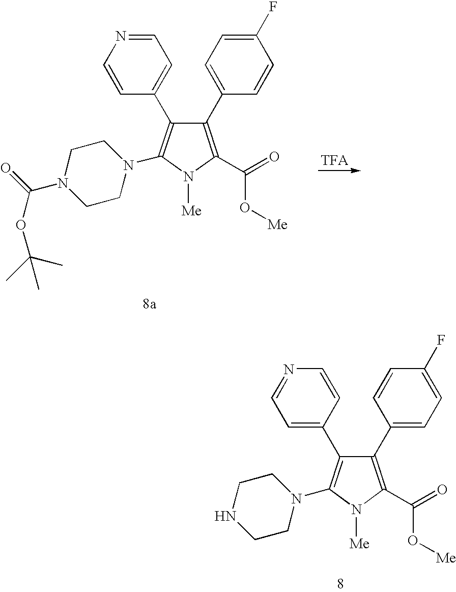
C1(C2=CC=C(F)C=C2)=C(C(=O)O[Me])N([Me])C(N2CCNCC2)=C1C1=CC=NC=C1.C1(C2=CC=C(F)C=C2)=C(C(=O)O[Me])N([Me])C(N2CCN(C(=O)OC(C)(C)C)CC2)=C1C1=CC=NC=C1
